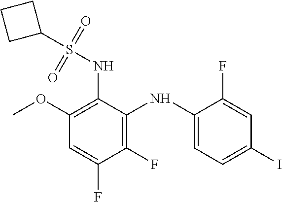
C1(OC)=C(NS(C2CCC2)(=O)=O)C(NC2=CC=C(I)C=C2F)=C(F)C(F)=C1
